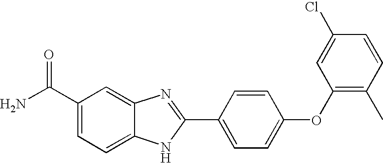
C1(C(N)=O)=CC=C2C(=C1)N=C(C1=CC=C(OC3=C(C)C=CC(Cl)=C3)C=C1)N2
